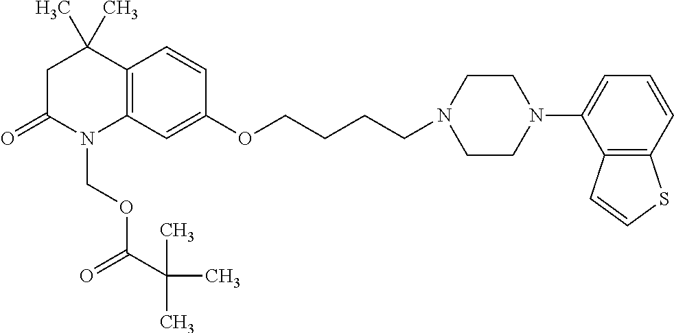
C1C(=O)N(COC(C(C)(C)C)=O)C2=C(C1(C)C)C=CC(OCCCCN1CCN(C3=CC=CC4=C3C=CS4)CC1)=C2
